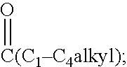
[C(C1C4alkyl)]=O
